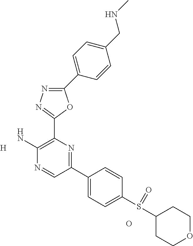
[H].C1(N)=C(C2=NN=C(C3=CC=C(CNC)C=C3)O2)N=C(C2=CC=C(S(=O)C3CCOCC3)C=C2)C=N1.O
